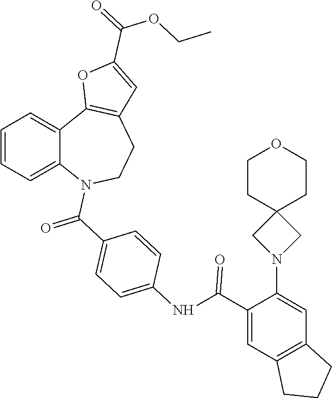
C1=CC=C2C(=C1)C1=C(CCN2C(C2=CC=C(NC(C3=CC4=C(C=C3N3CC5(C3)CCOCC5)CCC4)=O)C=C2)=O)C=C(C(=O)OCC)O1
